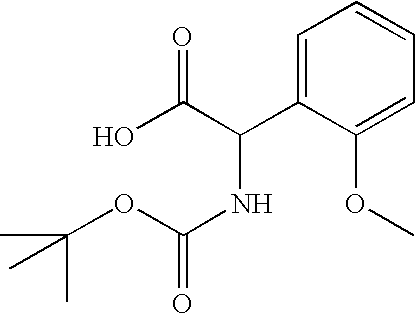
C(C)(C)(OC(NC(C(O)=O)C1=CC=CC=C1OC)=O)C
